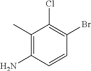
C1(C)=C(N)C=CC(Br)=C1Cl
